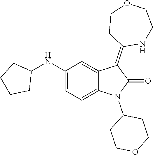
C1(NC2CCCC2)=CC=C2C(=C1)C(=C1NCCOCC1)C(=O)N2C1CCOCC1
